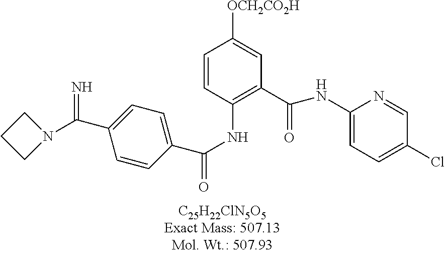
[OCH2CO2H]C1=CC(C(=O)NC2=CC=C(Cl)C=N2)=C(NC(=O)C2=CC=C(C(=N)N3CCC3)C=C2)C=C1
